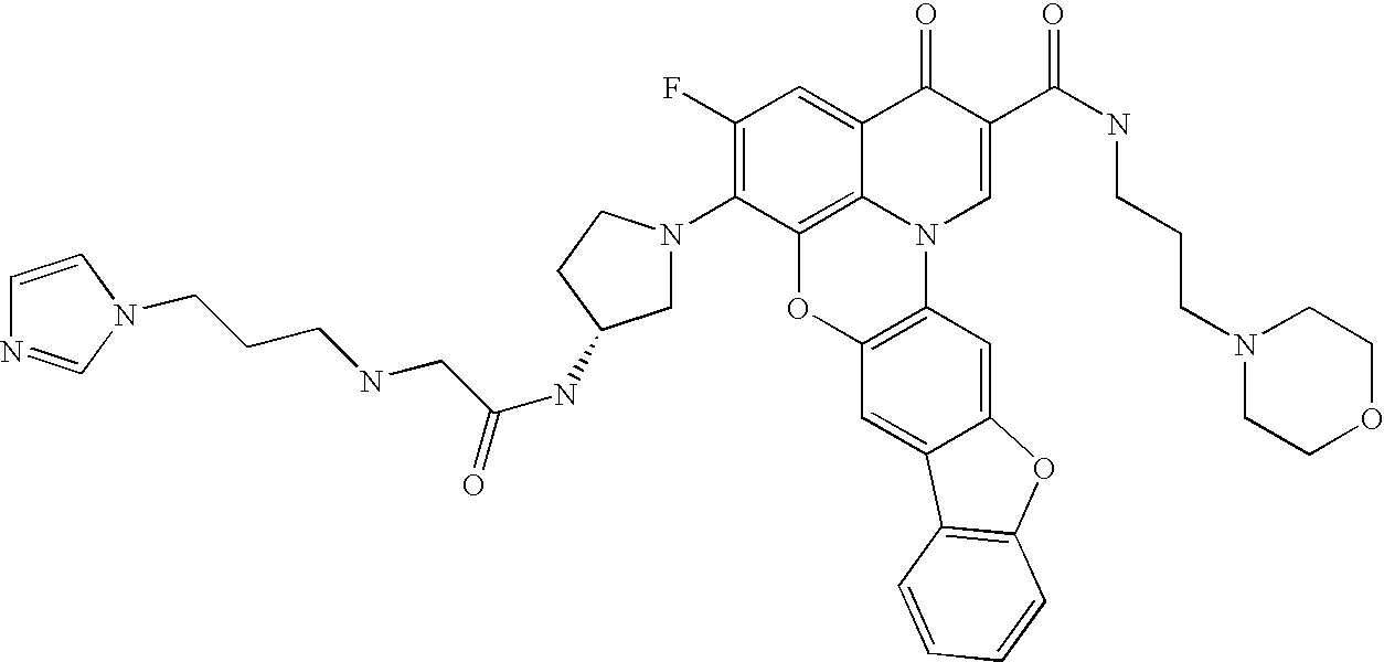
C12=C3C(=CC(F)=C1N1CC(NC(=O)CNCCCN4C=NC=C4)CC1)C(=O)C(C(=O)NCCCN1CCOCC1)=CN3C1=C(O2)C=C2C(=C1)OC1=C2C=CC=C1
